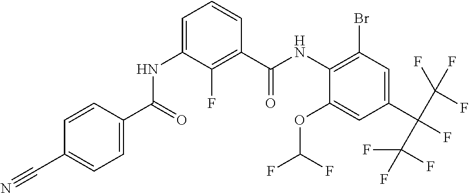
C1=CC(C(=O)NC2=CC=CC(C(NC3=C(Br)C=C(C(C(F)(F)F)(C(F)(F)F)F)C=C3OC(F)F)=O)=C2F)=CC=C1C#N
